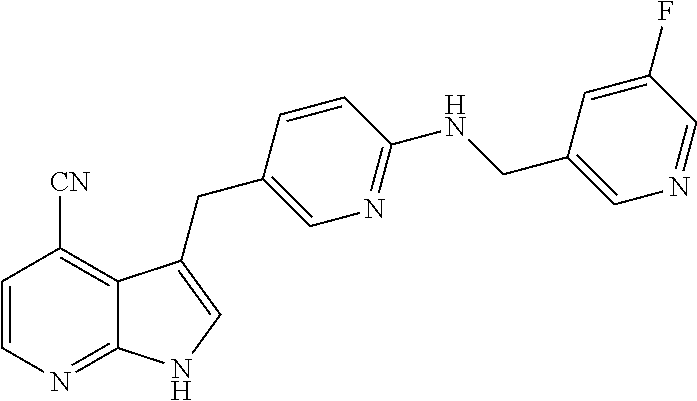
C1=CN=C2C(=C1[CN])C(CC1=CN=C(NCC3=CN=CC(F)=C3)C=C1)=CN2
